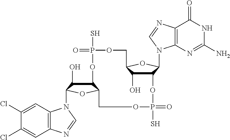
C12C(O)C(OC1N1C3=C(N=C1)C(=O)NC(N)=N3)COP(S)(=O)OC1C(O)C(N3C4=C(N=C3)C=C(Cl)C(Cl)=C4)OC1COP(S)(=O)O2
